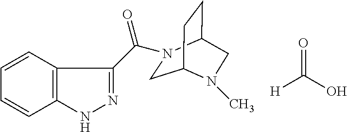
[H]C(=O)O.C1N(C(=O)C2=NNC3=C2C=CC=C3)C2CCC1N(C)C2
